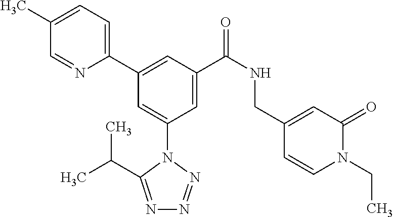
C1(C)=CC=C(C2=CC(C(NCC3=CC(=O)N(CC)C=C3)=O)=CC(N3C(C(C)C)=NN=N3)=C2)N=C1
